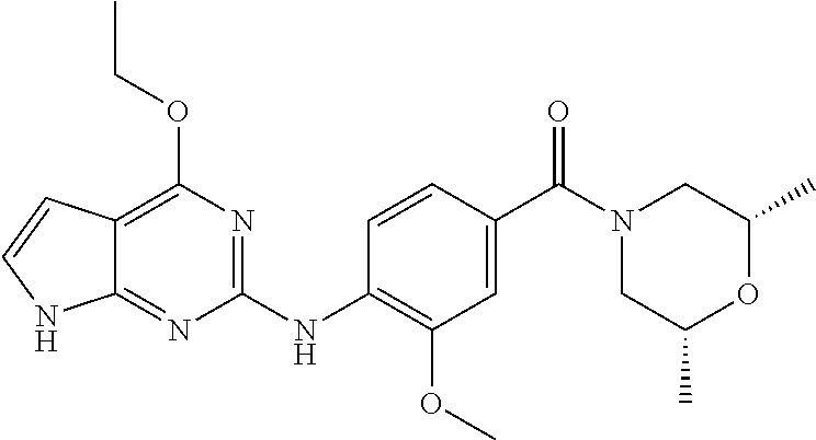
C1(NC2=C(OC)C=C(C(N3CC(C)OC(C)C3)=O)C=C2)=NC(OCC)=C2C(=N1)NC=C2
